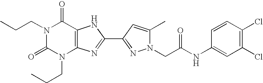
N1(CCC)C(=O)N(CCC)C2=C(C1=O)NC(C1=NN(CC(NC3=CC(Cl)=C(Cl)C=C3)=O)C(C)=C1)=N2
